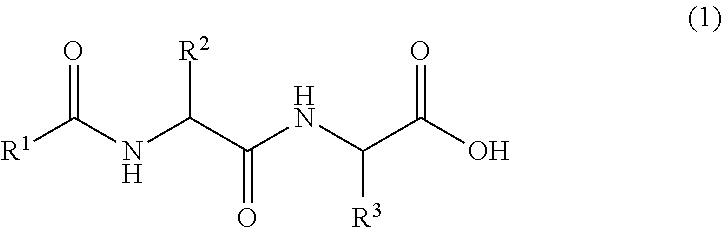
[R1]C(NC(C(NC(C(O)=O)[R3])=O)[R2])=O
